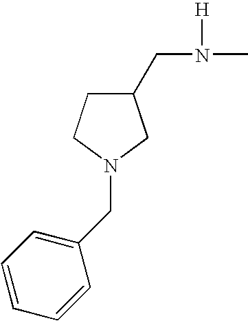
C1(CN(C)[H])CCN(CC2=CC=CC=C2)C1
